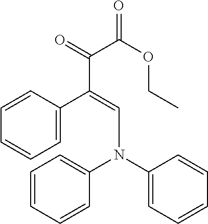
C1=C(C(=CN(C2=CC=CC=C2)C2=CC=CC=C2)C(=O)C(OCC)=O)C=CC=C1
